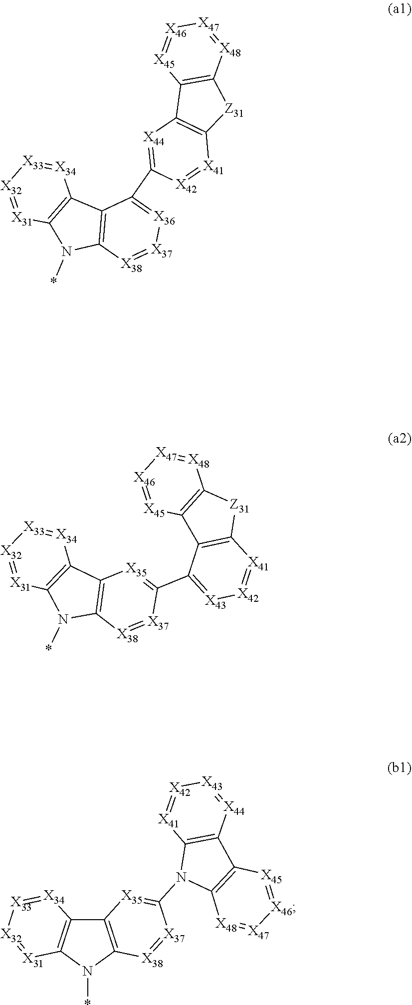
C12=C(C3=C(N1*)[X38]=[X37][X36]=C3C1=[X44]C3=C([Z31]C4=C3[X45]=[X46][X47]=[X48]4)[X41]=[X42]1)[X34]=[X33][X32]=[X31]2.C12=C(C3=C(N1*)[X38]=[X37]C(C1=[X43][X42]=[X41]C4=C1C1=C([Z31]4)[X48]=[X47][X46]=[X45]1)=[X35]3)[X34]=[X33][X32]=[X31]2.C12=C(N(*)C3=C1[X34]=[X33][X32]=[X31]3)[X38]=[X37]C(N1C3=C(C4=C1[X48]=[X47][X46]=[X45]4)[X44]=[X43][X42]=[X41]3)=[X35]2
